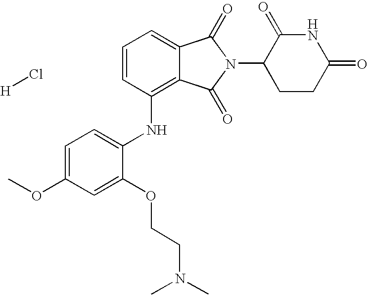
N(C1=C2C(=CC=C1)C(=O)N(C1CCC(=O)NC1=O)C2=O)C1=CC=C(OC)C=C1OCCN(C)C.[H]Cl
